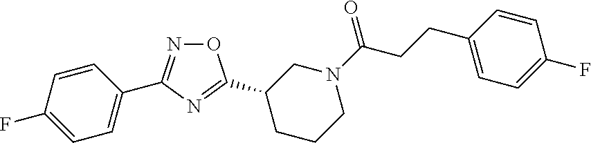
C1=C(C2=NOC(C3CN(C(CCC4=CC=C(F)C=C4)=O)CCC3)=N2)C=CC(F)=C1
